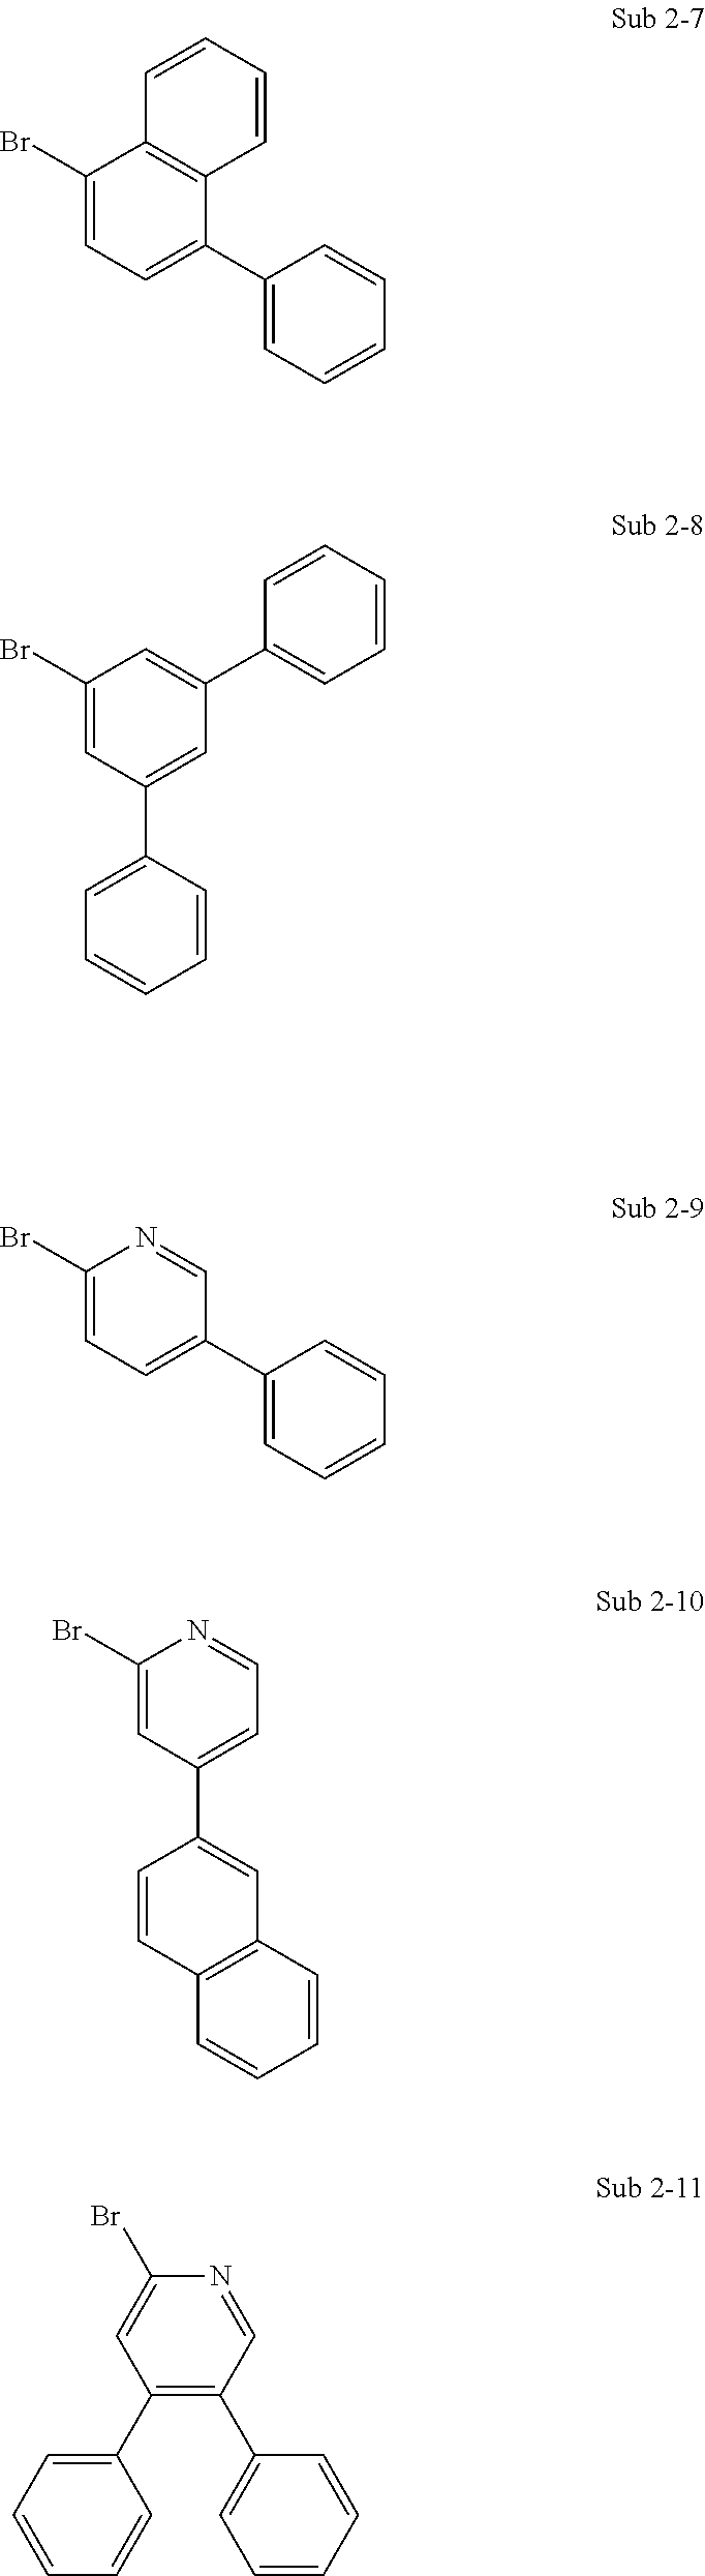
C1(Br)=CC=C(C2=CC=CC=C2)C2=C1C=CC=C2.C1(Br)=CC(C2=CC=CC=C2)=CC(C2=CC=CC=C2)=C1.C1(Br)=CC=C(C2=CC=CC=C2)C=N1.C1(Br)=CC(C2=CC3=C(C=C2)C=CC=C3)=CC=N1.N1=CC(C2=CC=CC=C2)=C(C2=CC=CC=C2)C=C1Br
